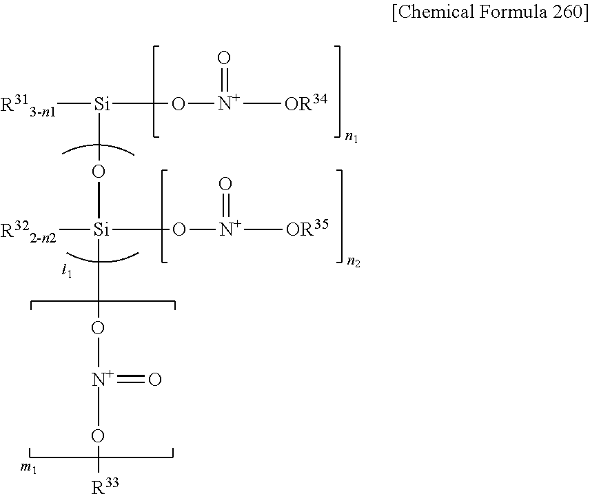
[Si](O[N+]([OR34])=O)([R313-n1])O[Si](O[N+]([OR35])=O)[R322-n2].CO[N+](O[R33])=O
